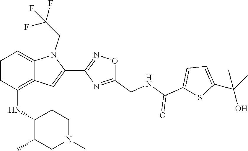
C1=C(C(O)(C)C)SC(C(=O)NCC2=NC(C3=CC4=C(NC5C(C)CN(C)CC5)C=CC=C4N3CC(F)(F)F)=NO2)=C1
